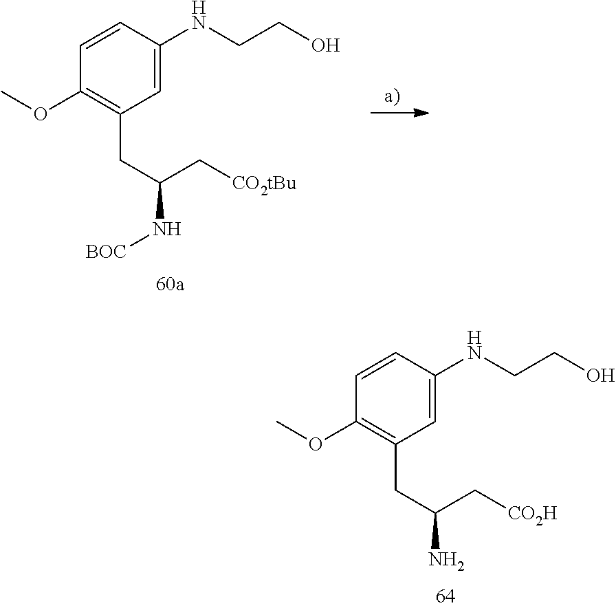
C1=CC(OC)=C(CC(C[CO2H])N)C=C1NCCO.C1=CC(OC)=C(CC(C[CO2tBu])N[BOC])C=C1NCCO
